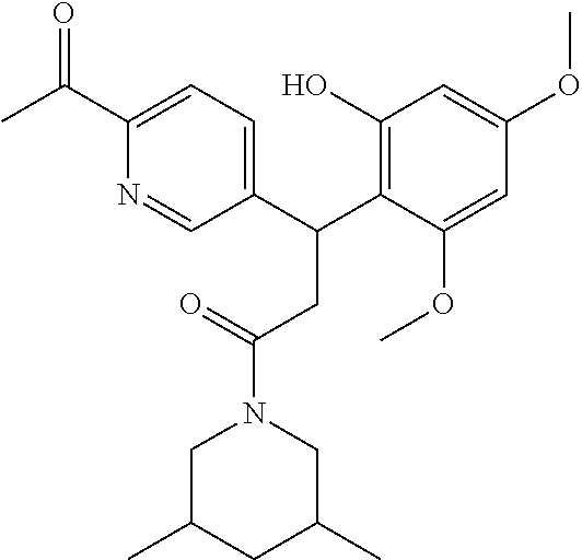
C1(C(C2=C(O)C=C(OC)C=C2OC)CC(N2CC(C)CC(C)C2)=O)=CC=C(C(=O)C)N=C1
